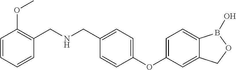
C1=C(OC2=CC=C(CNCC3=C(OC)C=CC=C3)C=C2)C=C2C(=C1)B(O)OC2
